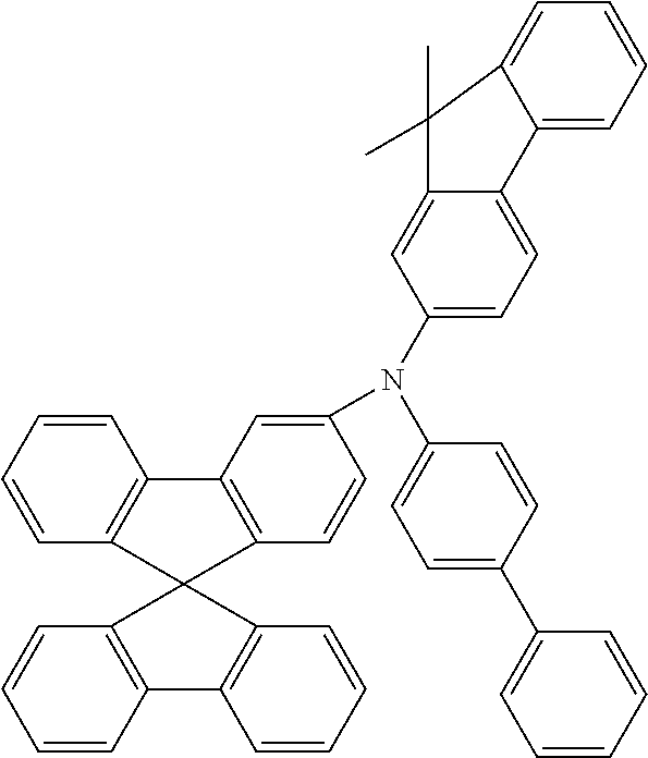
C1=CC=CC2=C1C1=C(C=CC(N(C3=CC=C4C(=C3)C(C)(C)C3=CC=CC=C43)C3=CC=C(C4=CC=CC=C4)C=C3)=C1)C21C2=C(C=CC=C2)C2=C1C=CC=C2
